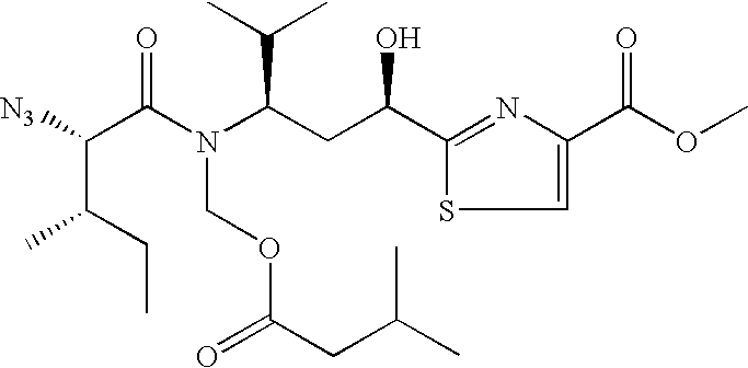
[N3]C(C(N(C(CC(C1=NC(C(=O)OC)=CS1)O)C(C)C)COC(CC(C)C)=O)=O)C(C)CC
